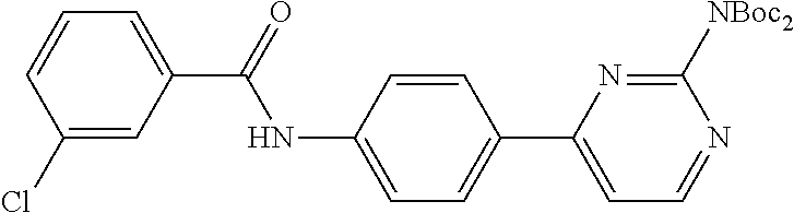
C1(Cl)=CC(C(=O)NC2=CC=C(C3=CC=NC([NBoc2])=N3)C=C2)=CC=C1
